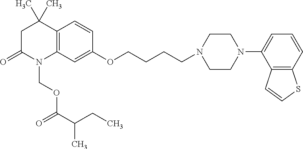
C12=C(C=C(OCCCCN3CCN(C4=CC=CC5=C4C=CS5)CC3)C=C1)N(COC(C(CC)C)=O)C(=O)CC2(C)C
